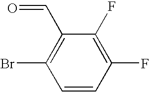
C1=CC(F)=C(F)C(C=O)=C1Br
